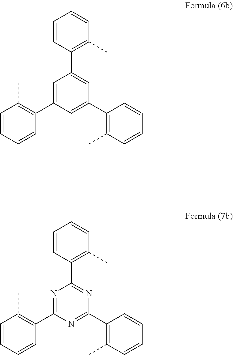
C1=CC(C2=CC(C3=C(C)C=CC=C3)=CC(C3=C(C)C=CC=C3)=C2)=C(C)C=C1.C1=CC(C2=NC(C3=C(C)C=CC=C3)=NC(C3=C(C)C=CC=C3)=N2)=C(C)C=C1
